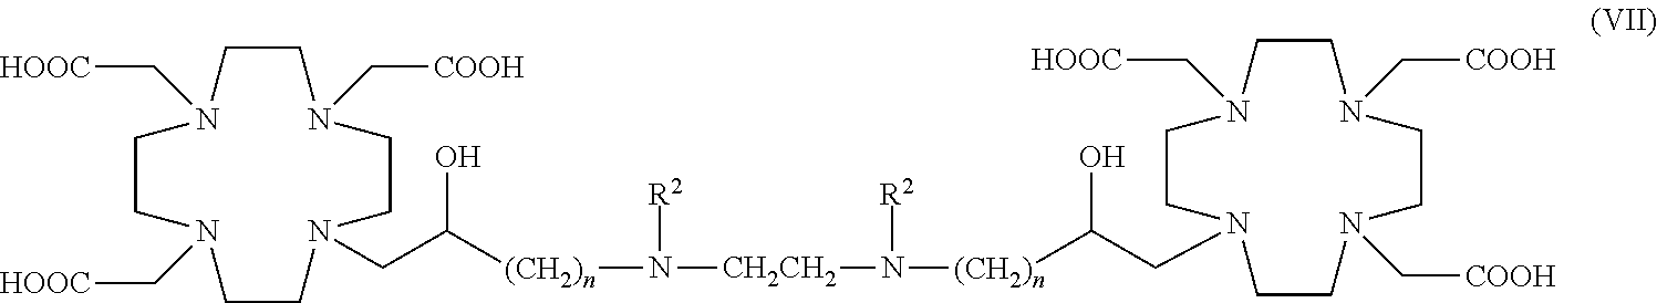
C1N(C[HOOC])CCN(C[HOOC])CCN(CC([(CH2)n]N([R2])[CH2CH2]N([(CH2)n]C(CN2CCN(C[HOOC])CCN(C[COOH])CCN(C[COOH])CC2)O)[R2])O)CCN(C[COOH])C1
